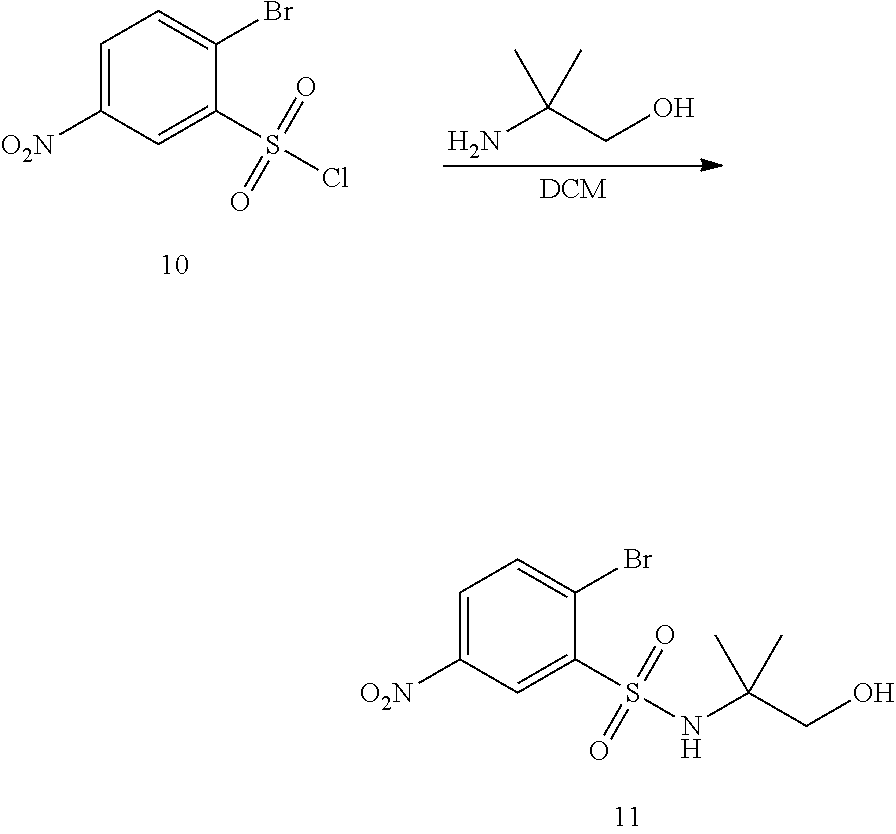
C1=C([O2N])C=C(S(=O)(=O)Cl)C(Br)=C1.NC(CO)(C)C.C1=C([O2N])C=C(S(=O)(=O)NC(CO)(C)C)C(Br)=C1
